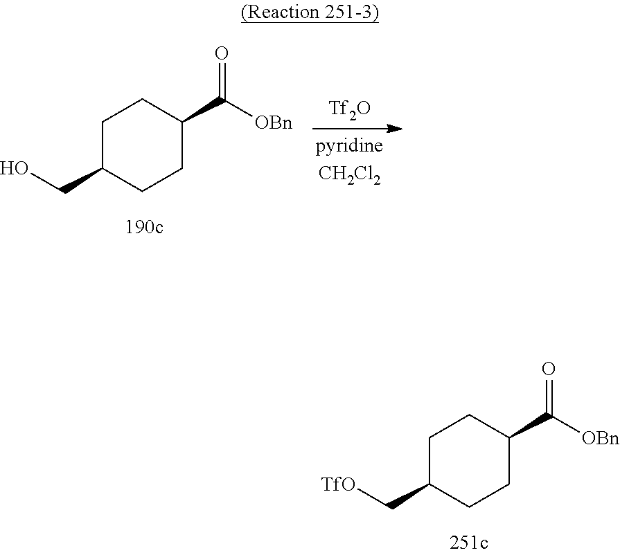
C1C(CO)CCC(C([OBn])=O)C1.[Tf2O].C1C(C[TfO])CCC(C([OBn])=O)C1
